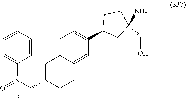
C1=CC=CC(S(CC2CCC3=CC(C4CC(CO)(N)CC4)=CC=C3C2)(=O)=O)=C1
